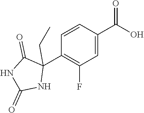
C1=CC(C(O)=O)=CC(F)=C1C1(CC)C(=O)NC(=O)N1
